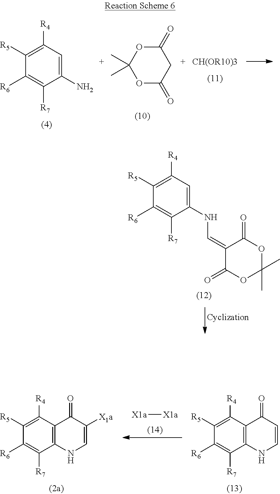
[X1a][X1a].C12=C(C([R4])=C([R5])C([R6])=C1[R7])C(=O)C([X1a])=CN2.C12=C(C([R4])=C([R5])C([R6])=C1[R7])C(=O)C=CN2.C1(=O)OC(C)(C)OC(=O)C1.C1(N)=CC([R4])=C([R5])C([R6])=C1[R7].[CH(OR10)3].C1(NC=C2C(=O)OC(C)(C)OC2=O)=CC([R4])=C([R5])C([R6])=C1[R7]
